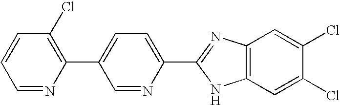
C1=NC(C2=CC=C(C3=NC4=C(C=C(Cl)C(Cl)=C4)N3)N=C2)=C(Cl)C=C1
